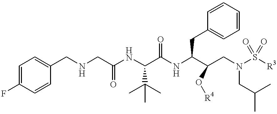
C1=C(F)C=CC(CNCC(NC(C(NC(C(CN(CC(C)C)S([R3])(=O)=O)O[R4])CC2=CC=CC=C2)=O)C(C)(C)C)=O)=C1
